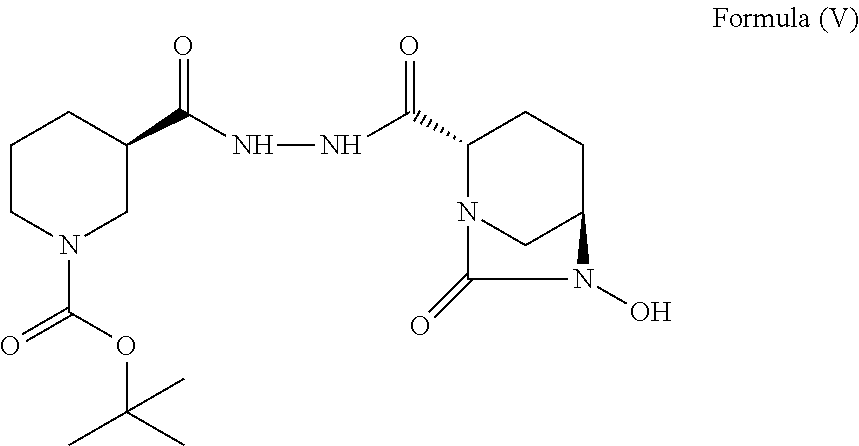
C1CN(C(OC(C)(C)C)=O)CC(C(NNC(C2N3CC(CC2)N(O)C3=O)=O)=O)C1
